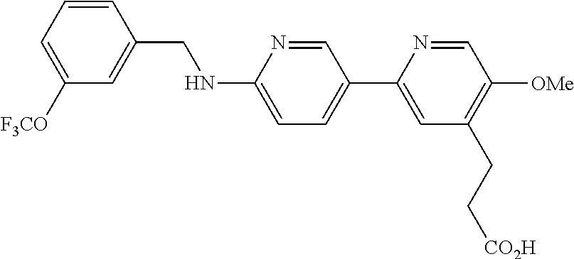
C1=CC(CNC2=CC=C(C3=CC(CC[CO2H])=C([OMe])C=N3)C=N2)=CC([F3CO])=C1
